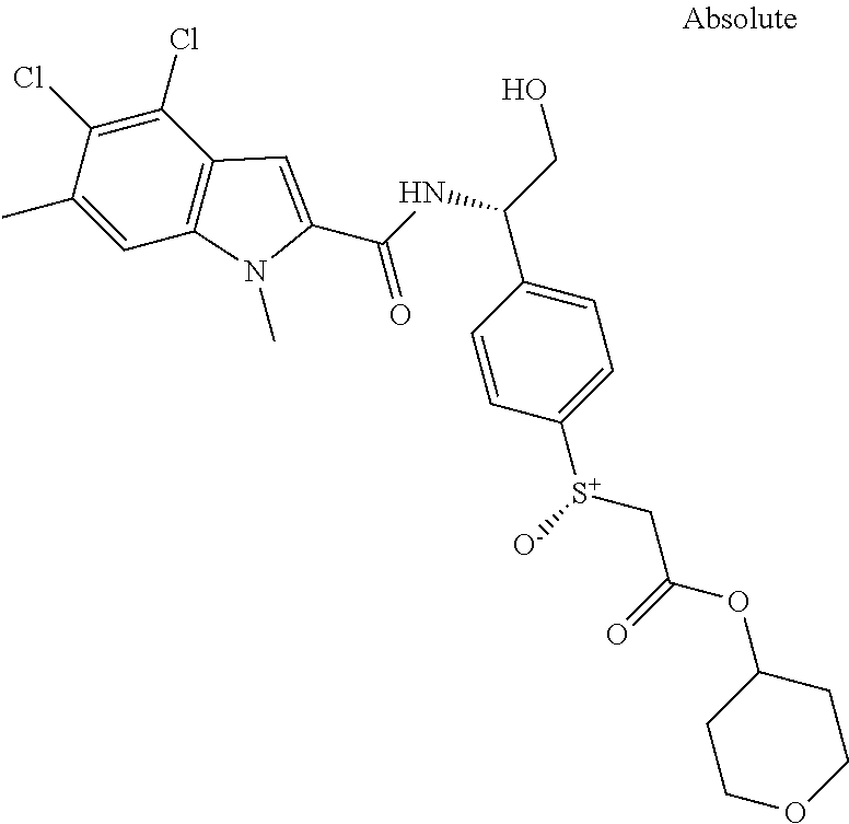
C1=C(C)C(Cl)=C(Cl)C2=C1N(C)C(C(NC(CO)C1=CC=C([S+]([O-])CC(OC3CCOCC3)=O)C=C1)=O)=C2
